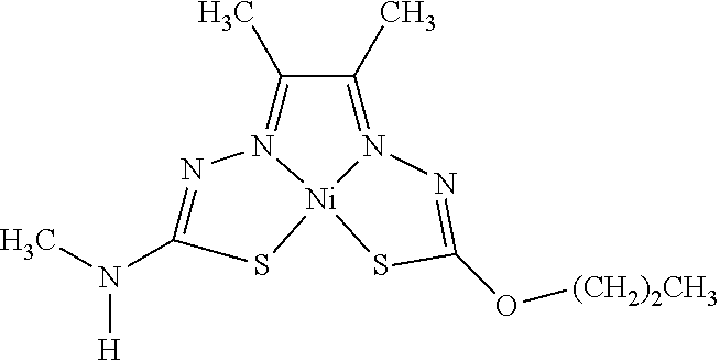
N1=C(N(C)[H])S[Ni]23N1=C(C)C(C)=N2N=C(O[(CH2)2CH3])S3
